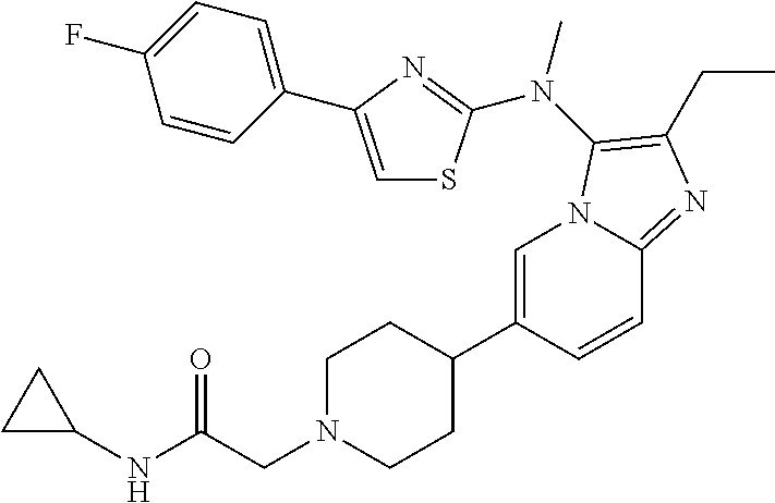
C1=C(C2CCN(CC(NC3CC3)=O)CC2)C=CC2=NC(CC)=C(N(C)C3=NC(C4=CC=C(F)C=C4)=CS3)N12
